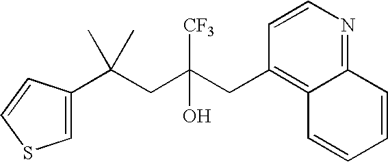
C(CC(CC1=C2C(=NC=C1)C=CC=C2)([CF3])O)(C1=CSC=C1)(C)C
